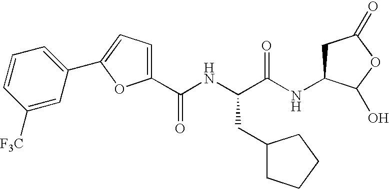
C(NC(C(NC1CC(=O)OC1O)=O)CC1CCCC1)(=O)C1=CC=C(C2=CC=CC([F3C])=C2)O1
